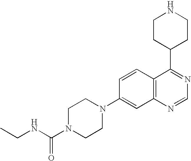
C1CC(C2=NC=NC3=C2C=CC(N2CCN(C(NCC)=O)CC2)=C3)CCN1
